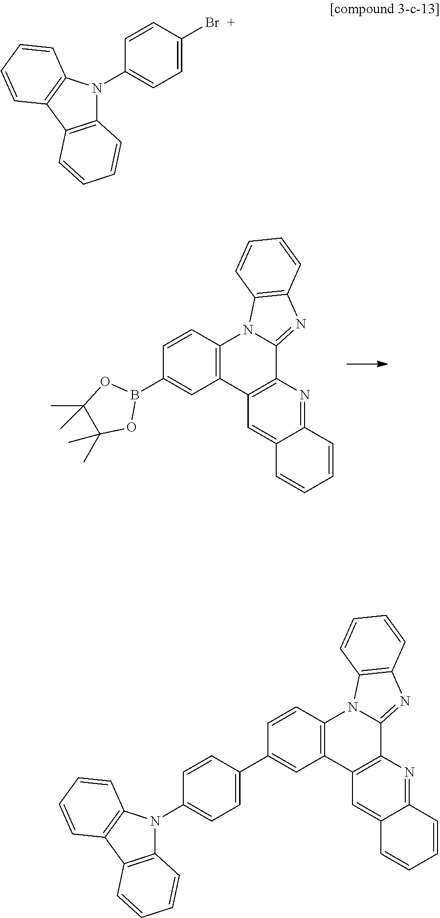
C12=C(C=CC(B3OC(C)(C)C(C)(C)O3)=C1)N1C(=NC3=C1C=CC=C3)C1=C2C=C2C(=N1)C=CC=C2.C12=C(C3=C(N1C1=CC=C(Br)C=C1)C=CC=C3)C=CC=C2.C12=C(C3=C(N1C1=CC=C(C4=CC5=C(C=C4)N4C(=NC6=C4C=CC=C6)C4=C5C=C5C(=N4)C=CC=C5)C=C1)C=CC=C3)C=CC=C2
